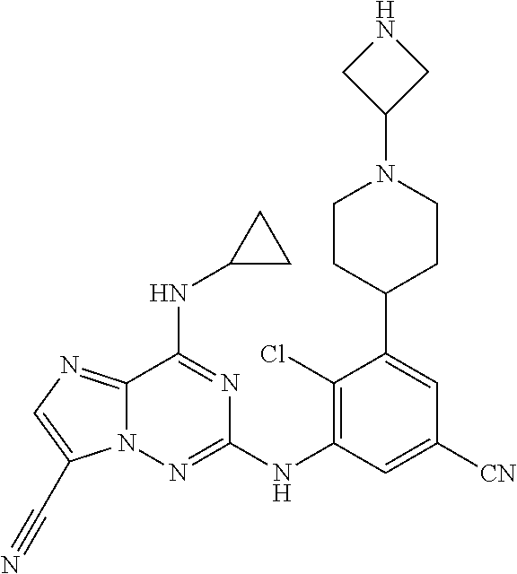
C1(Cl)=C(NC2=NN3C(=NC=C3C#N)C(NC3CC3)=N2)C=C([CN])C=C1C1CCN(C2CNC2)CC1
